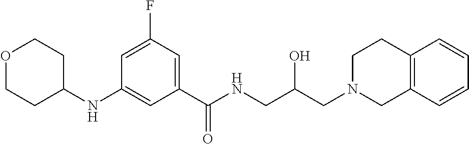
C1(NC2CCOCC2)=CC(C(NCC(CN2CC3=C(CC2)C=CC=C3)O)=O)=CC(F)=C1
